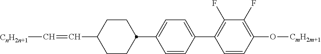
C1=C(C2CCC(C=C[CnH2n+1])CC2)C=CC(C2=C(F)C(F)=C(O[CmH2m+1])C=C2)=C1
